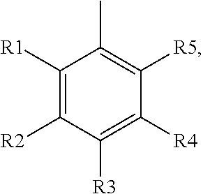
C1([R1])=C([R2])C([R3])=C([R4])C([R5])=C1C
